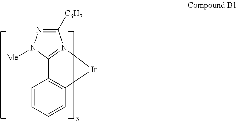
C1=CC=CC2=C1C1=N(C([C3H7])=NN1[Me])[Ir]2
